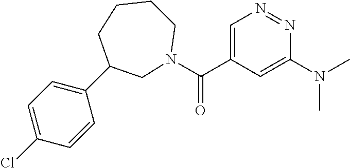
C(C1=CN=NC(N(C)C)=C1)(=O)N1CC(C2=CC=C(Cl)C=C2)CCCC1
